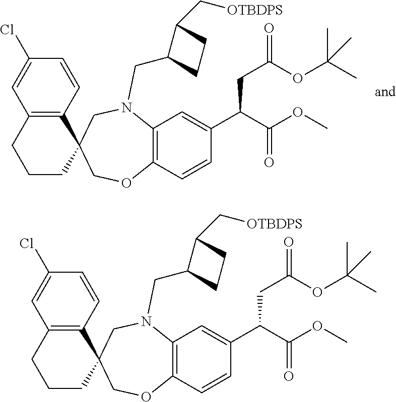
C12=C(CCCC13COC1=C(N(CC4C(C[OTBDPS])CC4)C3)C=C(C(C(OC)=O)CC(OC(C)(C)C)=O)C=C1)C=C(Cl)C=C2.C12=C(CCCC13COC1=C(N(CC4C(C[OTBDPS])CC4)C3)C=C(C(C(OC)=O)CC(OC(C)(C)C)=O)C=C1)C=C(Cl)C=C2
